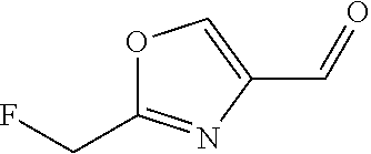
O1C(CF)=NC(C=O)=C1
